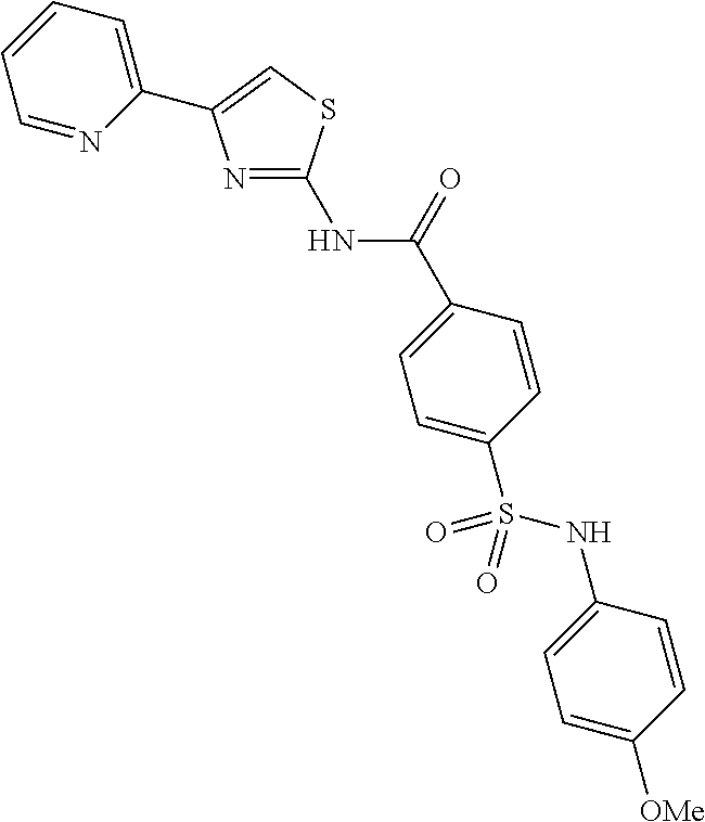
N(C(=O)C1=CC=C(S(NC2=CC=C([OMe])C=C2)(=O)=O)C=C1)C1=NC(C2=CC=CC=N2)=CS1
